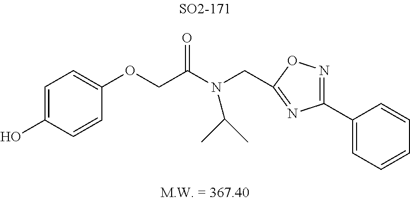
C1(OCC(N(C(C)C)CC2=NC(C3=CC=CC=C3)=NO2)=O)=CC=C(O)C=C1
